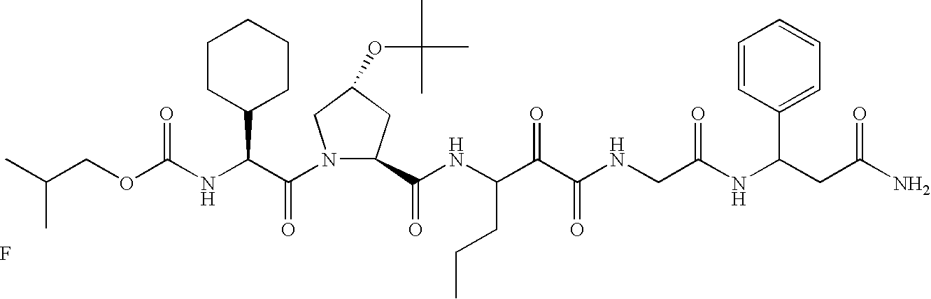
C(NC(C(N1C(C(NC(C(C(NCC(NC(CC(N)=O)C2=CC=CC=C2)=O)=O)=O)CCC)=O)CC(OC(C)(C)C)C1)=O)C1CCCCC1)(=O)OCC(C)C.F
